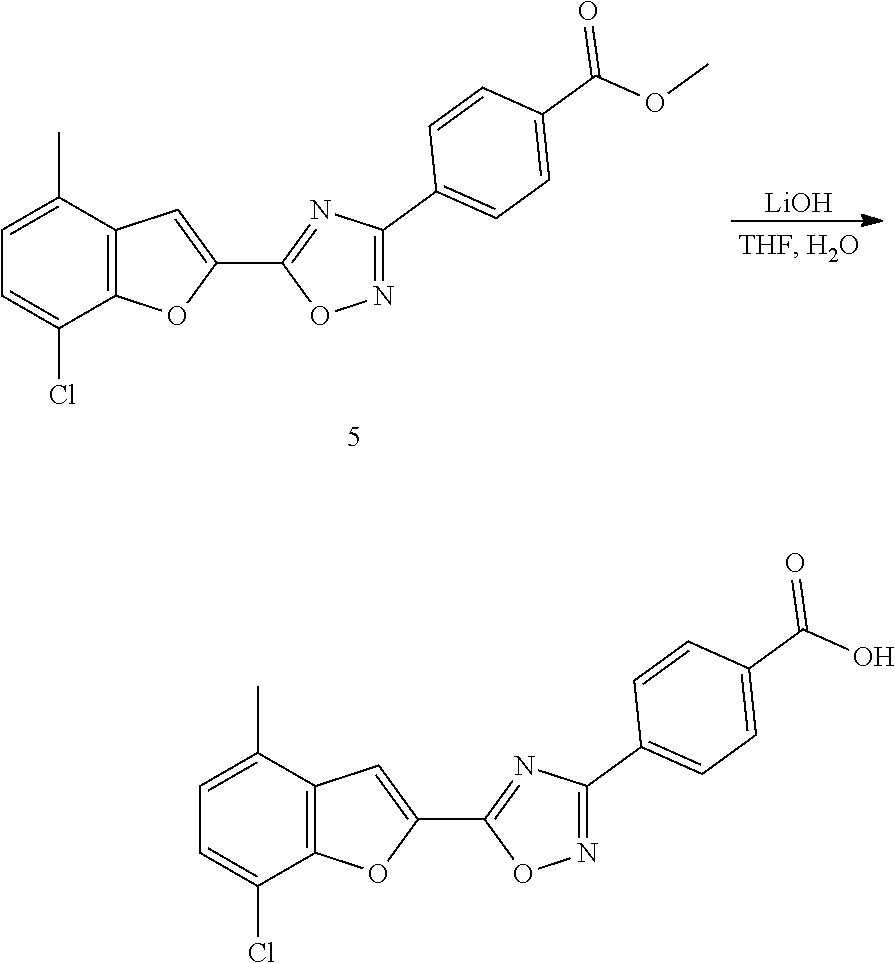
C1=C(C)C2=C(C(Cl)=C1)OC(C1=NC(C3=CC=C(C(=O)O)C=C3)=NO1)=C2.[LiOH].C1=C(C)C2=C(C(Cl)=C1)OC(C1=NC(C3=CC=C(C(=O)OC)C=C3)=NO1)=C2
